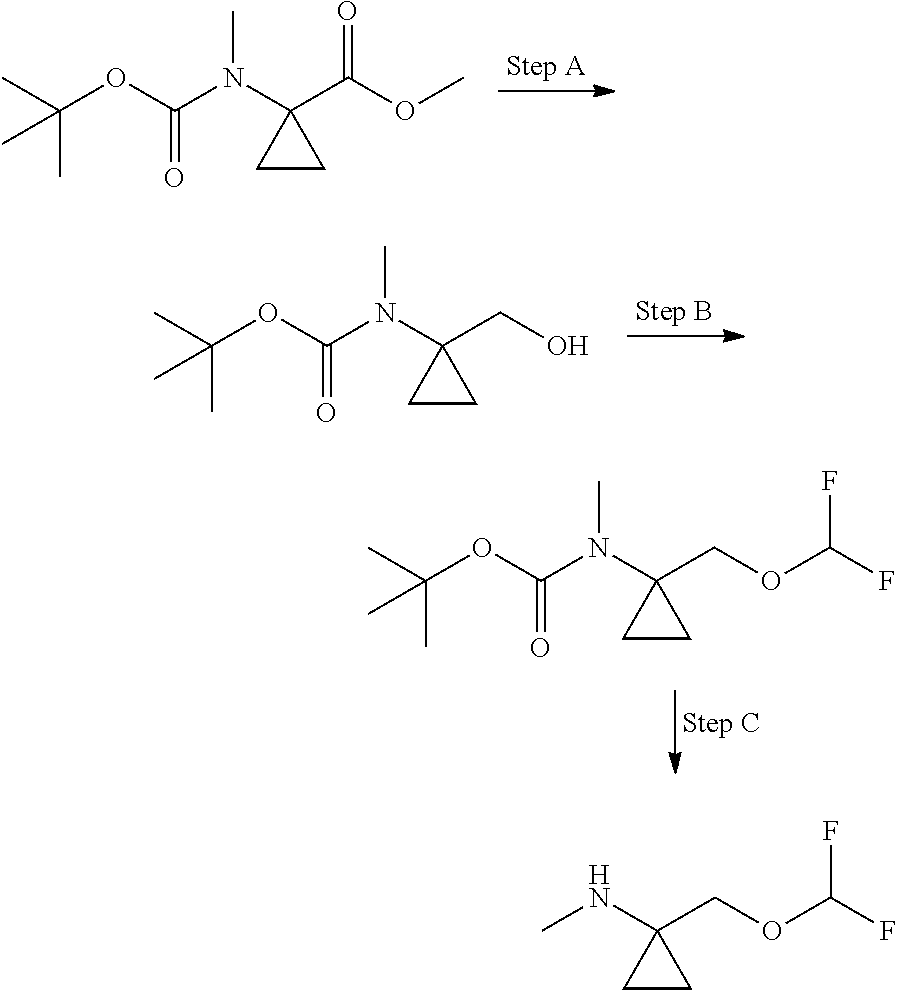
N(C1(C(=O)OC)CC1)(C(OC(C)(C)C)=O)C.N(C1(CO)CC1)(C(OC(C)(C)C)=O)C.N(C1(COC(F)F)CC1)(C(OC(C)(C)C)=O)C.N(C1(COC(F)F)CC1)C
